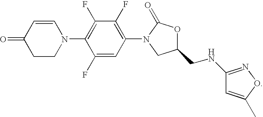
C1=CC(=O)CCN1C1=C(F)C(F)=C(N2C(=O)OC(CNC3=NOC(C)=C3)C2)C=C1F
